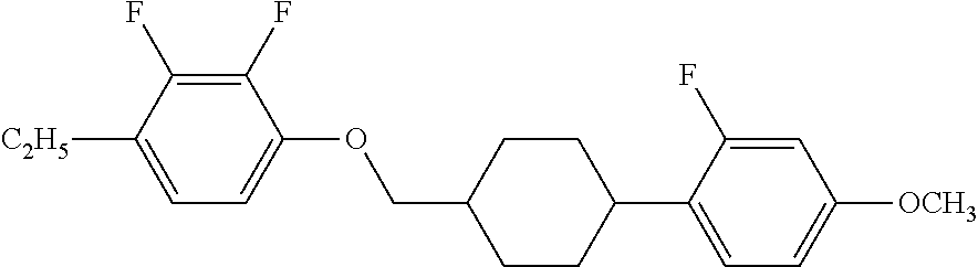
C1(F)=C(F)C([C2H5])=CC=C1OCC1CCC(C2=CC=C([OCH3])C=C2F)CC1
